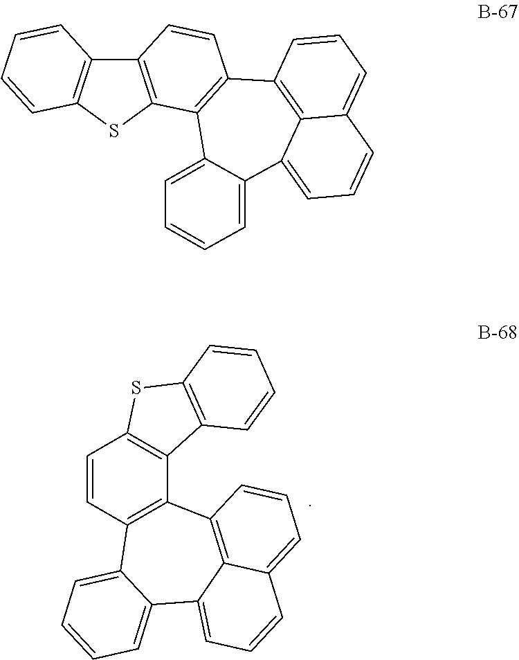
C1=CC2=C(C3=C1SC1=C3C=CC=C1)C1=C3C(=CC=CC3=CC=C1)C1=CC=CC=C21.C12=C(SC3=C1C=CC=C3)C1=C(C=C2)C2=C3C(=CC=C2)C=CC=C3C2=CC=CC=C12
